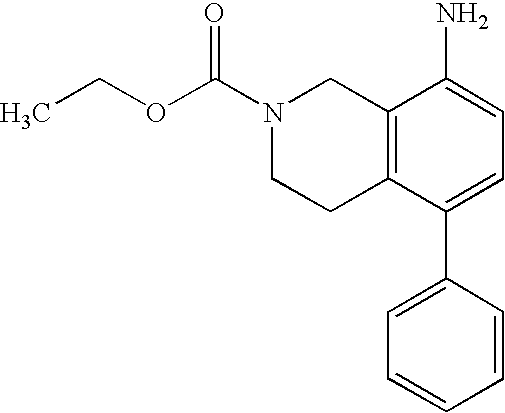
N1(C(OCC)=O)CCC2=C(C1)C(N)=CC=C2C1=CC=CC=C1
